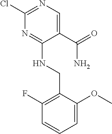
C1(C(=O)N)=CN=C(Cl)N=C1NCC1=C(F)C=CC=C1OC
